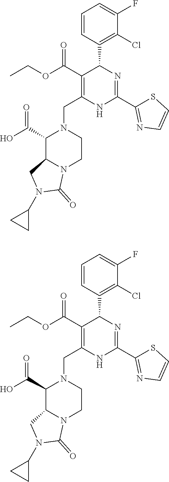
C1(Cl)=C(C2C(C(=O)OCC)=C(CN3C(C(O)=O)C4N(CC3)C(=O)N(C3CC3)C4)NC(C3=NC=CS3)=N2)C=CC=C1F.C1(Cl)=C(C2C(C(=O)OCC)=C(CN3C(C(O)=O)C4N(CC3)C(=O)N(C3CC3)C4)NC(C3=NC=CS3)=N2)C=CC=C1F
